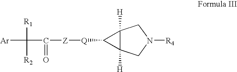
C12([H])C([H])(CN([R4])C1)C2[Q][Z]C(C([Ar])([R1])[R2])=O
